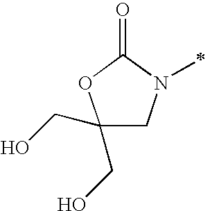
C1(CO)(CO)CN(C)C(=O)O1
